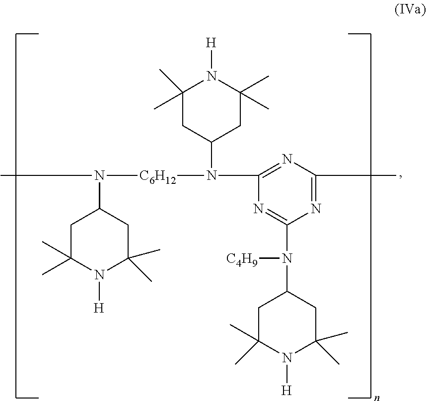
CN([C6H12]N(C1CC(C)(C)N([H])C(C)(C)C1)C1=NC(C)=NC(N(C2CC(C)(C)N([H])C(C)(C)C2)[C4H9])=N1)C1CC(C)(C)N([H])C(C)(C)C1
